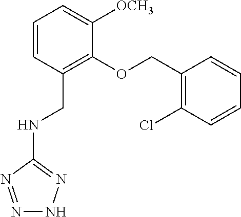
C1=CC(CNC2=NNN=N2)=C(OCC2=C(Cl)C=CC=C2)C([OCH3])=C1
